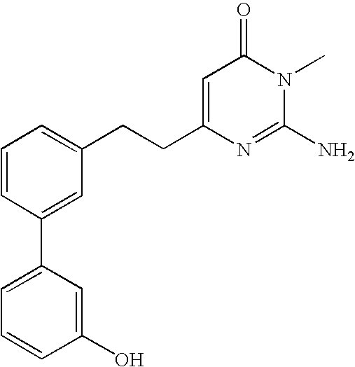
C1=CC(C2=CC=CC(O)=C2)=CC(CCC2=CC(=O)N(C)C(N)=N2)=C1
